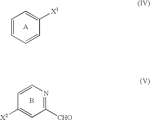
C1=CC=CC([X1])=C1.C1=CN=C([CHO])C=C1[X2].B
